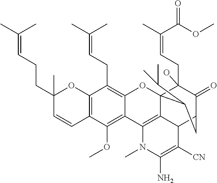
C12=C(C=CC(CCC=C(C)C)(C)O1)C(OC)=C1C(=C2CC=C(C)C)OC23C(CC=C(C)C(OC)=O)(O)C(=O)C(CC2C(C)C)C2C3=C1N(C)C(N)=C2[CN]
